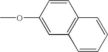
C1(OC)=CC2=C(C=C1)C=CC=C2
